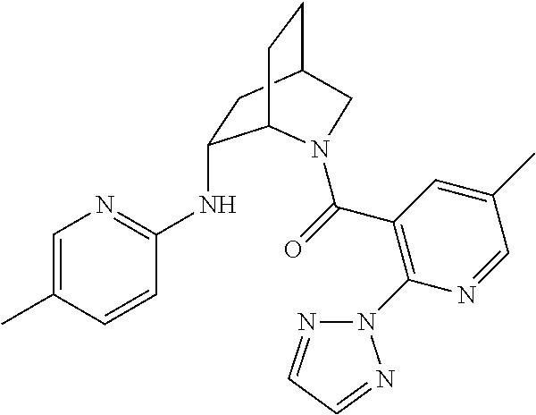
CC1=CN=C(NC2CC3CCC2N(C(=O)C2=C(N4N=CC=N4)N=CC(C)=C2)C3)C=C1
